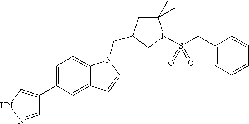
C1=NNC=C1C1=CC=C2C(=C1)C=CN2CC1CC(C)(C)N(S(CC2=CC=CC=C2)(=O)=O)C1
